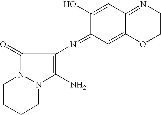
C1(=O)N2N(C(N)=C1N=C1C=C3C(=NCCO3)C=C1O)CCCC2
